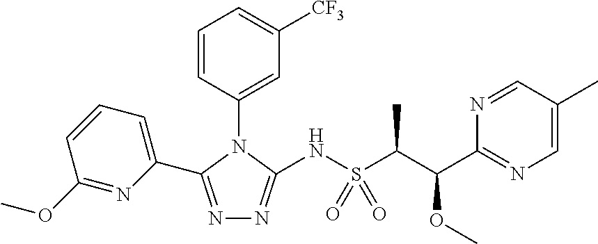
N1=C(C2=CC=CC(OC)=N2)N(C2=CC([CF3])=CC=C2)C(NS(C(C)C(OC)C2=NC=C(C)C=N2)(=O)=O)=N1
